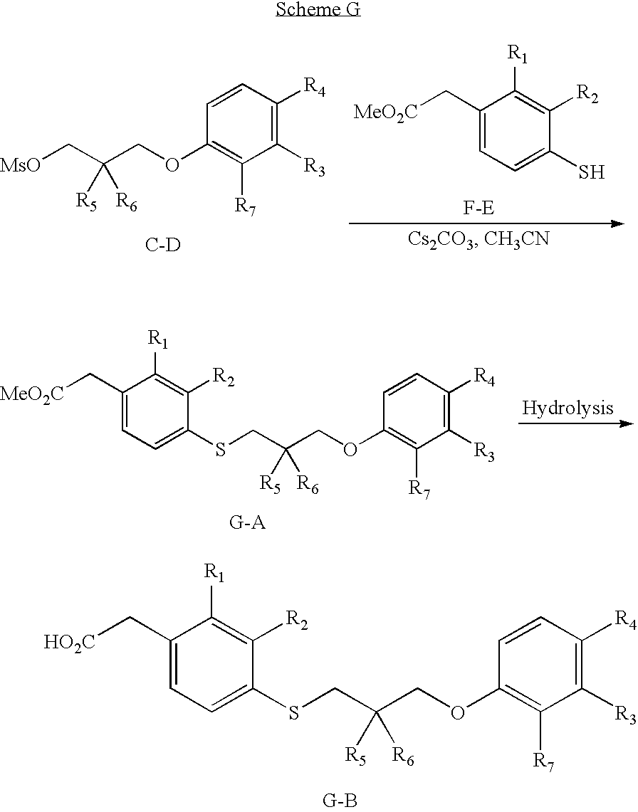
C1(C[MeO2C])=CC=C(S)C([R2])=C1[R1].C1([R3])=C([R4])C=CC(OCC(C[MsO])([R5])[R6])=C1[R7].[C-D].C1([R3])=C([R4])C=CC(OCC(CSC2=CC=C(C[MeO2C])C([R1])=C2[R2])([R5])[R6])=C1[R7].C1([R3])=C([R4])C=CC(OCC(CSC2=CC=C(C[HO2C])C([R1])=C2[R2])([R5])[R6])=C1[R7]
